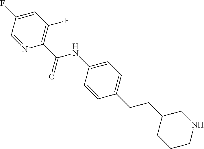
C1(C(=O)NC2=CC=C(CCC3CCCNC3)C=C2)=C(F)C=C(F)C=N1
